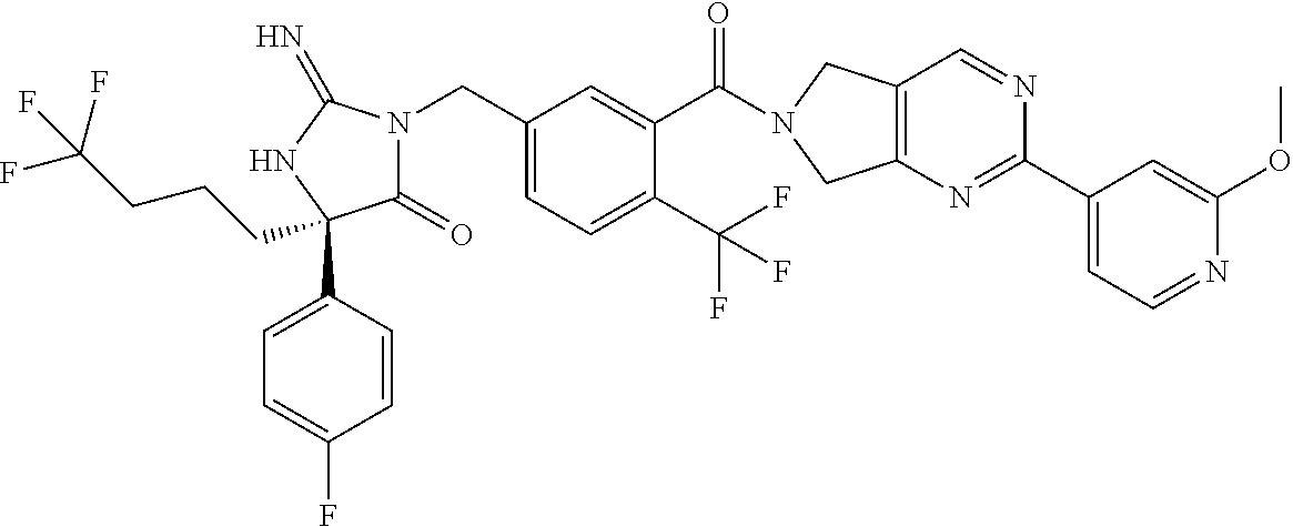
C(C1=CC=C(C(F)(F)F)C(C(=O)N2CC3=C(C2)N=C(C2=CC=NC(OC)=C2)N=C3)=C1)N1C(=O)C(C2=CC=C(F)C=C2)(CCCC(F)(F)F)NC1=N
